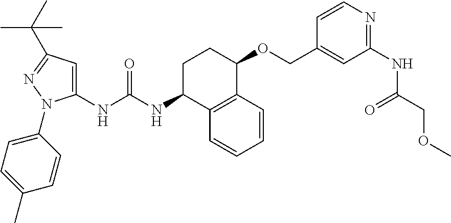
C1C(NC(NC2=CC(C(C)(C)C)=NN2C2=CC=C(C)C=C2)=O)C2=C(C(OCC3=CC(NC(COC)=O)=NC=C3)C1)C=CC=C2
